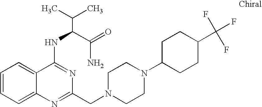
C1=CC=C2C(=C1)C(NC(C(N)=O)C(C)C)=NC(CN1CCN(C3CCC(C(F)(F)F)CC3)CC1)=N2
